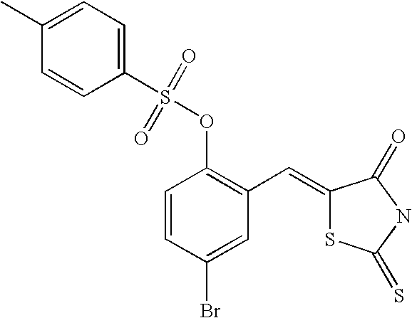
C1=CC(Br)=CC(C=C2SC(=S)NC2=O)=C1OS(=O)(=O)C1=CC=C(C)C=C1
